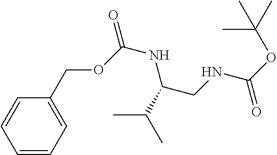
C1(COC(NC(C(C)C)CNC(=O)OC(C)(C)C)=O)=CC=CC=C1
